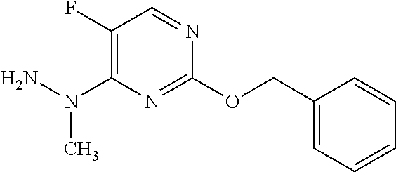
C1(F)=C(N(N)C)N=C(OCC2=CC=CC=C2)N=C1
